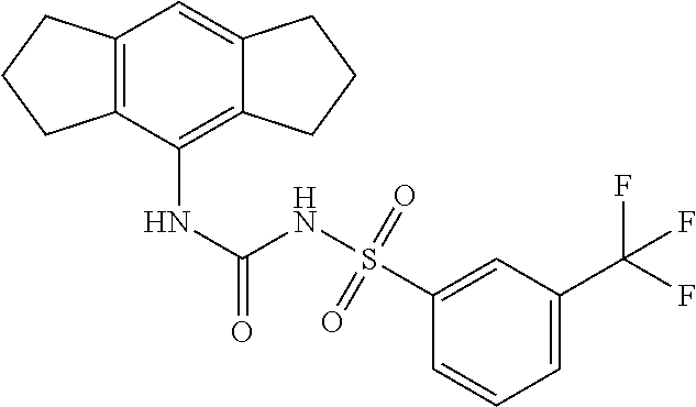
C12=C(C(NC(NS(C3=CC(C(F)(F)F)=CC=C3)(=O)=O)=O)=C3C(=C1)CCC3)CCC2
